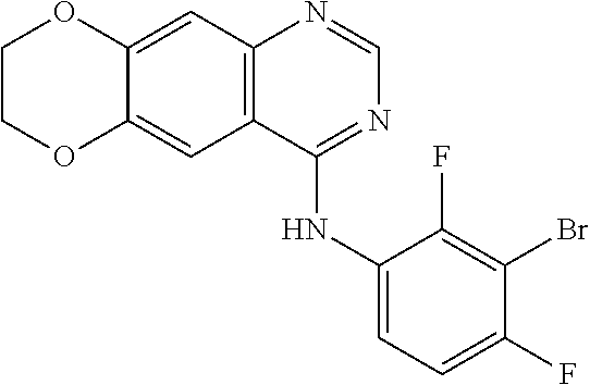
C12=CC3=C(C(NC4=CC=C(F)C(Br)=C4F)=NC=N3)C=C1OCCO2
